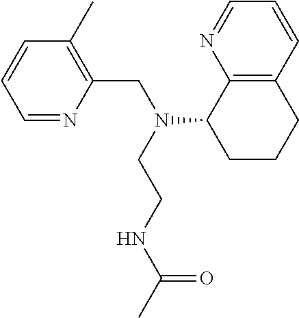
C1(CN(CCNC(C)=O)C2CCCC3=C2N=CC=C3)=C(C)C=CC=N1
